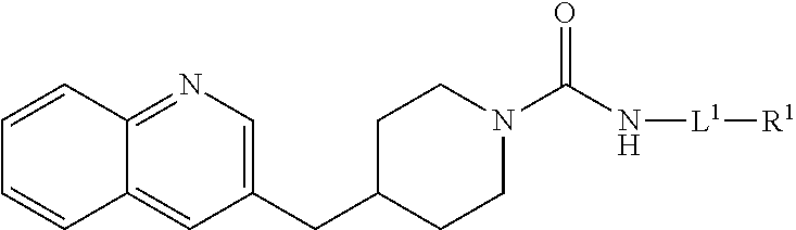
C12=NC=C(CC3CCN(C(N[L1][R1])=O)CC3)C=C1C=CC=C2
